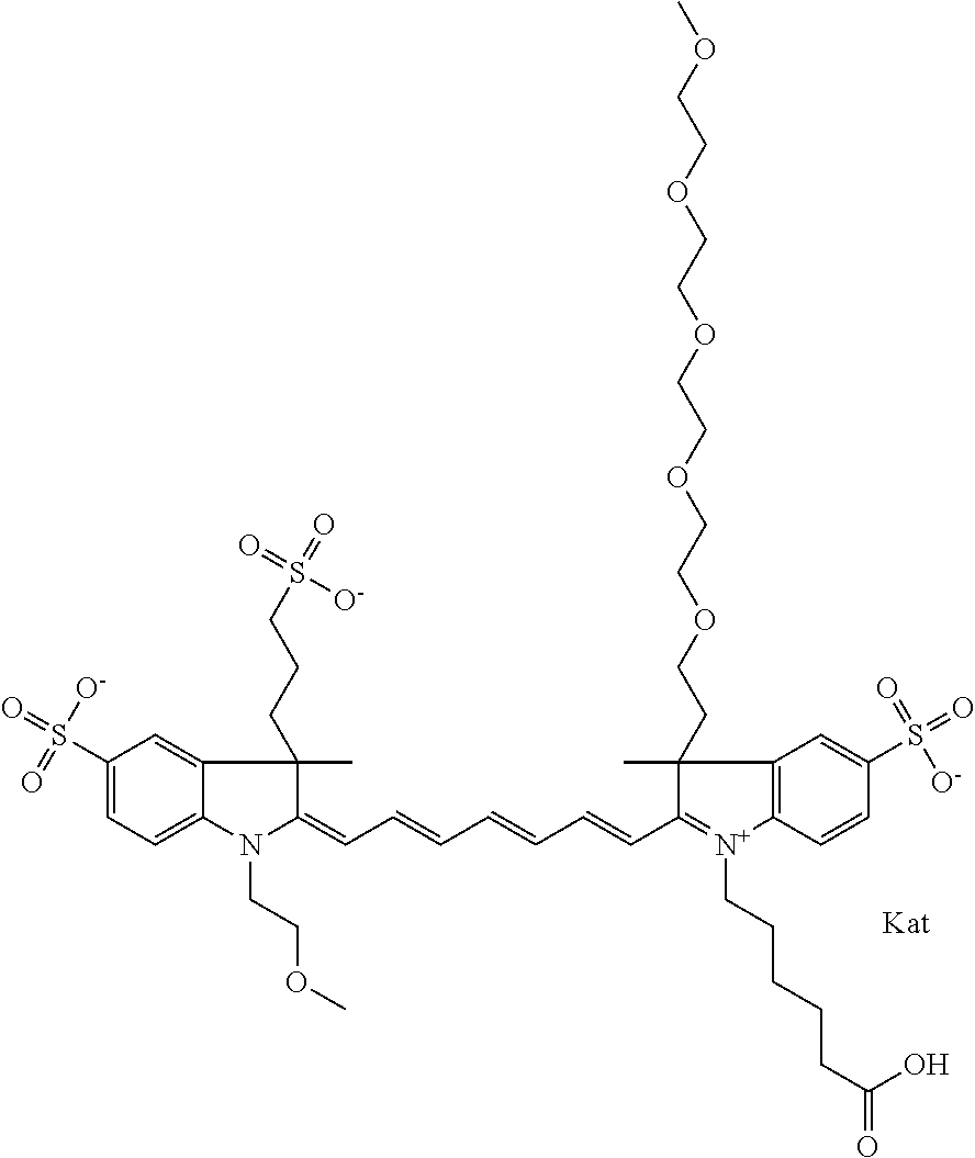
N1(CCOC)C(=CC=CC=CC=CC2=[N+](CCCCCC(=O)O)C3=C(C2(C)CCOCCOCCOCCOCCOC)C=C(S(=O)(=O)[O-])C=C3)C(C)(CCCS(=O)([O-])=O)C2=CC(S(=O)(=O)[O-])=CC=C12
